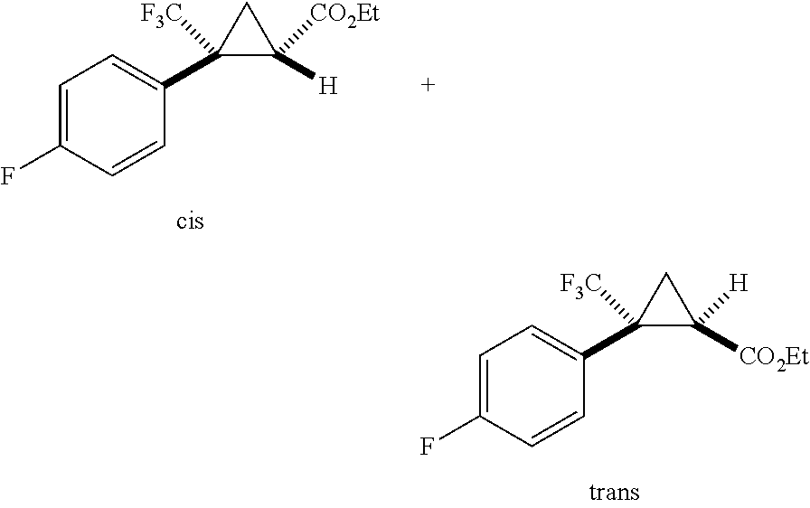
C1=C(F)C=CC(C2([F3C])C([H])([CO2Et])C2)=C1.C1=C(F)C=CC(C2([F3C])C([CO2Et])([H])C2)=C1
